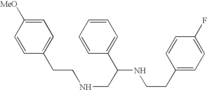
C(CNCC(NCCC1=CC=C(F)C=C1)C1=CC=CC=C1)C1=CC=C([MeO])C=C1
